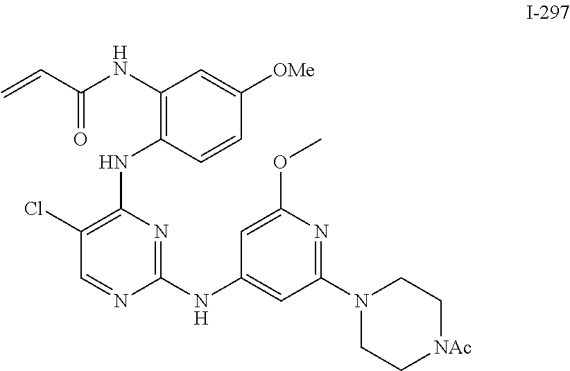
C1(NC(C=C)=O)=C(NC2=C(Cl)C=NC(NC3=CC(N4CC[NAc]CC4)=NC(OC)=C3)=N2)C=CC([OMe])=C1
